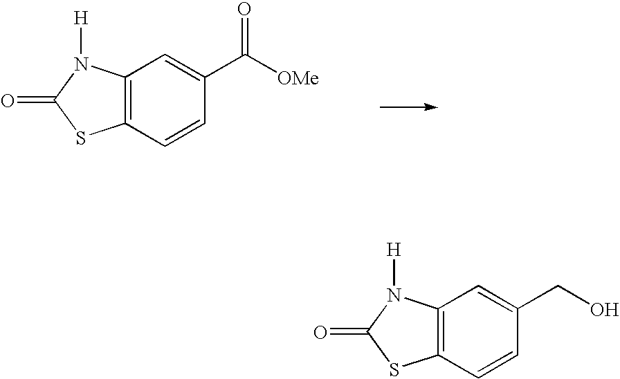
C12=C(C=CC(C([OMe])=O)=C1)SC(=O)N2[H].C12=C(C=CC(CO)=C1)SC(=O)N2[H]
